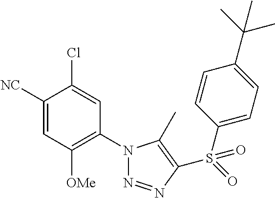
C1([NC])=CC([OMe])=C(N2N=NC(S(=O)(C3=CC=C(C(C)(C)C)C=C3)=O)=C2C)C=C1Cl
